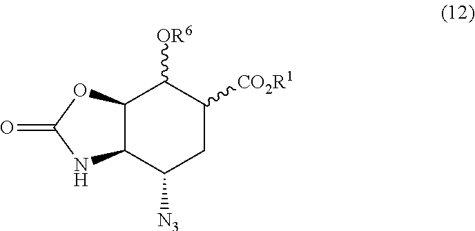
O=C1NC2C(O1)C([OR6])C([CO2R1])CC2[N3]
